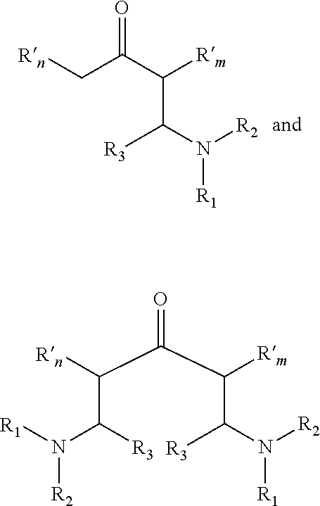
C(C(C(C([R3])N([R2])[R1])[Rm])=O)[Rn].[R1]N(C(C([Rn])C(C(C(N([R2])[R1])[R3])[Rm])=O)[R3])[R2]
